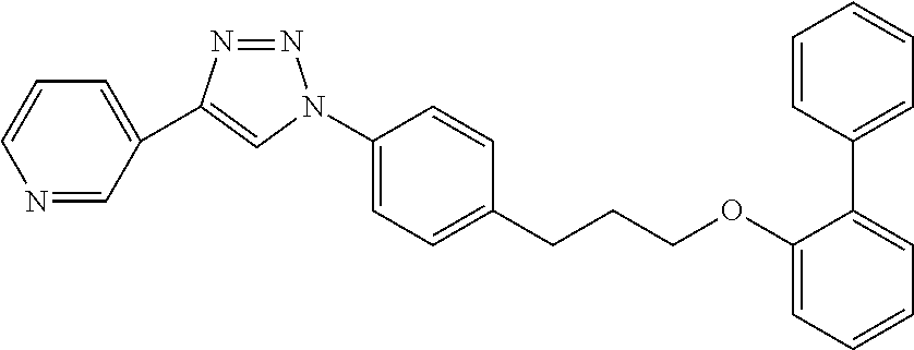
C1=CC(C2=CC=CC=C2OCCCC2=CC=C(N3C=C(C4=CC=CN=C4)N=N3)C=C2)=CC=C1
